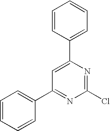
C1=CC=CC(C2=NC(Cl)=NC(C3=CC=CC=C3)=C2)=C1
